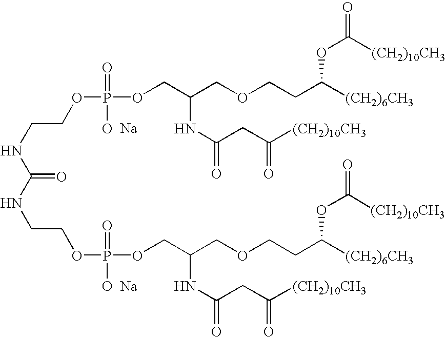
[Na].[Na].C(NC(NCCOP(=O)(O)OCC(COCCC([(CH2)6CH3])OC(=O)[(CH2)10CH3])NC(=O)CC(=O)[(CH2)10CH3])=O)COP(=O)(O)OCC(COCCC([(CH2)6CH3])OC(=O)[(CH2)10CH3])NC(=O)CC(=O)[(CH2)10CH3]
